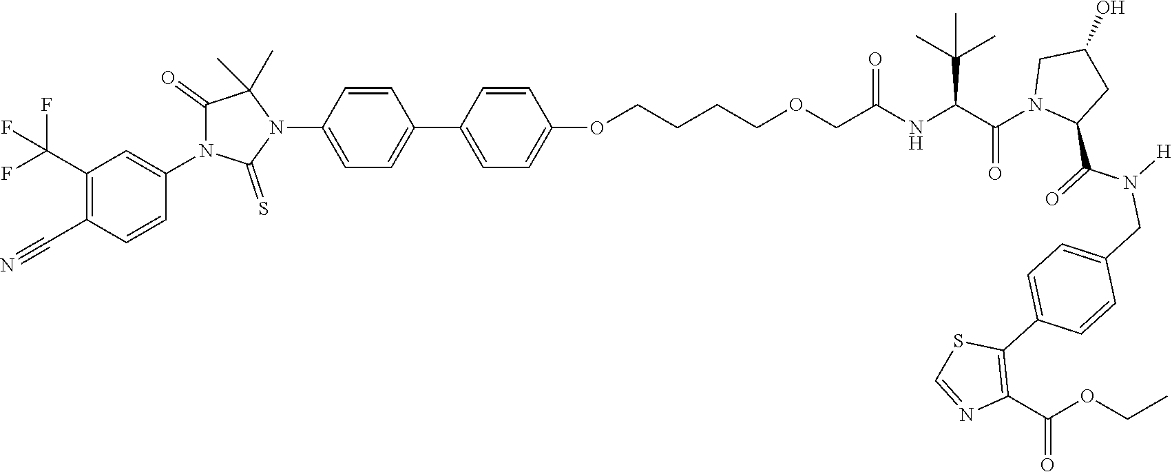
C1=CC(N2C(C)(C)C(=O)N(C3=CC(C(F)(F)F)=C(C#N)C=C3)C2=S)=CC=C1C1=CC=C(OCCCCOCC(NC(C(C)(C)C)C(=O)N2C(C(N(CC3=CC=C(C4=C(C(OCC)=O)N=CS4)C=C3)[H])=O)CC(O)C2)=O)C=C1
